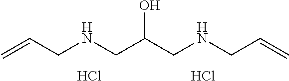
C=CCNCC(CNCC=C)O.Cl.Cl
